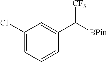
C1(Cl)=CC=CC(C([BPin])[CF3])=C1
